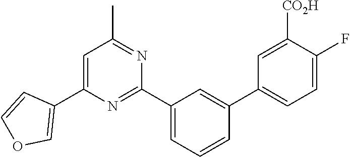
C1(C2=COC=C2)=CC(C)=NC(C2=CC=CC(C3=CC=C(F)C([CO2H])=C3)=C2)=N1
